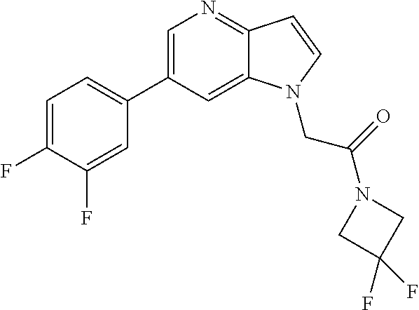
C1(C2=CC=C(F)C(F)=C2)=CN=C2C(=C1)N(CC(=O)N1CC(F)(F)C1)C=C2
